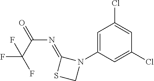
C1=C(N2C(=NC(=O)C(F)(F)F)SC2)C=C(Cl)C=C1Cl
